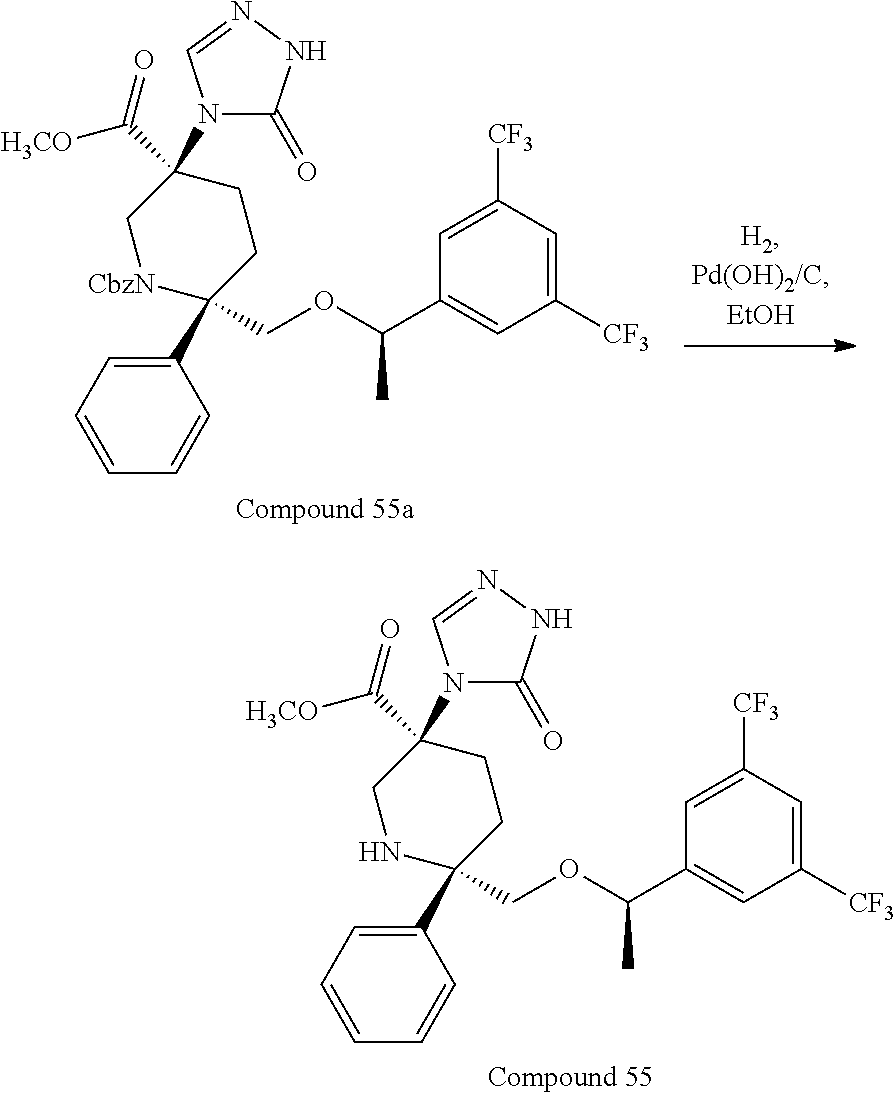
C1(C2(COC(C3=CC([CF3])=CC([CF3])=C3)C)CCC(C([H3CO])=O)(N3C(=O)NN=C3)C[CbzN]2)=CC=CC=C1.C1(C2(COC(C3=CC([CF3])=CC([CF3])=C3)C)CCC(C([H3CO])=O)(N3C(=O)NN=C3)CN2)=CC=CC=C1
